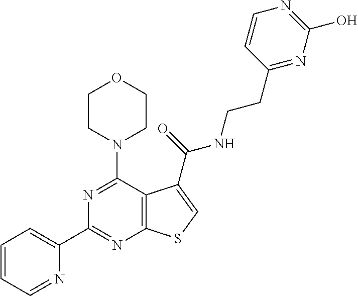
C1=CC=NC(C2=NC3=C(C(N4CCOCC4)=N2)C(C(=O)NCCC2=NC(O)=NC=C2)=CS3)=C1
